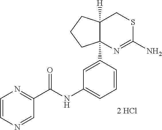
C1=CN=CC(C(NC2=CC=CC(C34N=C(N)SCC3([H])CCC4)=C2)=O)=N1.[2 HCl]
